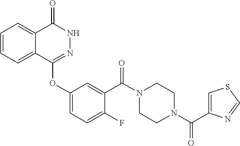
C1=CC=C2C(=C1)C(=O)NN=C2OC1=CC=C(F)C(C(N2CCN(C(=O)C3=CSC=N3)CC2)=O)=C1
